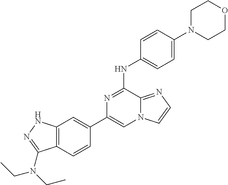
C1(C2=CC3=C(C=C2)C(N(CC)CC)=NN3)=CN2C(=NC=C2)C(NC2=CC=C(N3CCOCC3)C=C2)=N1
